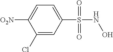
C1(S(NO)(=O)=O)=CC=C([O2N])C(Cl)=C1
